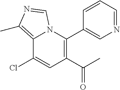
C12=C(C)N=CN1C(C1=CN=CC=C1)=C(C(C)=O)C=C2Cl
